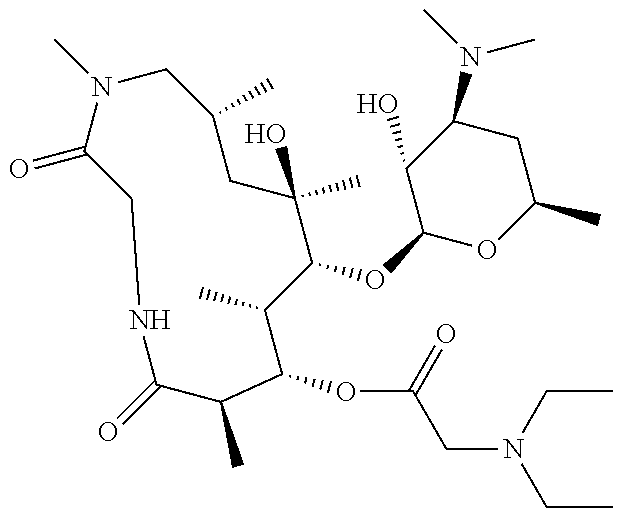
O=C1N(C)CC(C)CC(O)(C)C(OC2OC(C)CC(N(C)C)C2O)C(C)C(OC(CN(CC)CC)=O)C(C)C(=O)NC1
